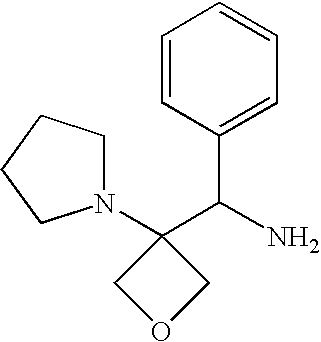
N1(C2(C(N)C3=CC=CC=C3)COC2)CCCC1
